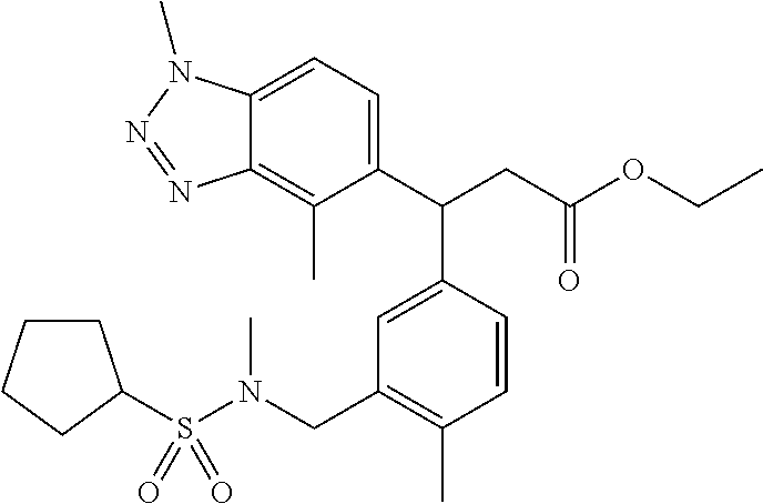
C1(C(CC(OCC)=O)C2=CC(CN(S(=O)(=O)C3CCCC3)C)=C(C)C=C2)=CC=C2C(=C1C)N=NN2C
